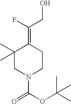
C1(C)(C)CN(C(OC(C)(C)C)=O)CCC1=C(F)CO
